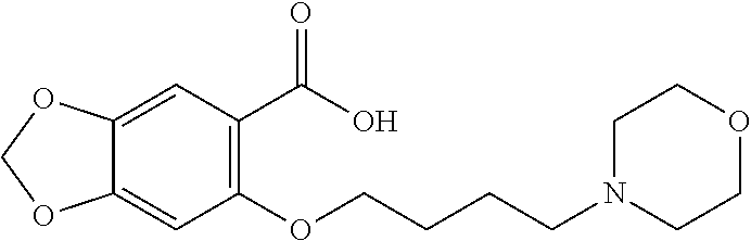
C12=CC(C(O)=O)=C(OCCCCN3CCOCC3)C=C1OCO2
